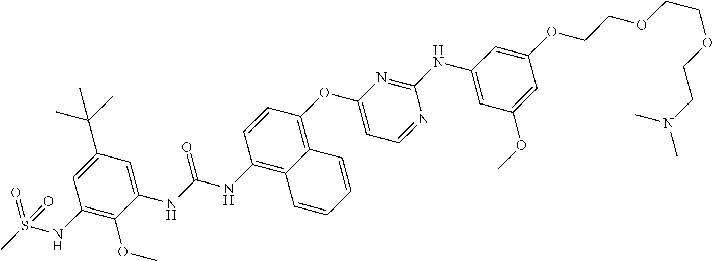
C1(NC(NC2=C3C(=C(OC4=CC=NC(NC5=CC(OC)=CC(OCCOCCOCCN(C)C)=C5)=N4)C=C2)C=CC=C3)=O)=CC(C(C)(C)C)=CC(NS(C)(=O)=O)=C1OC
